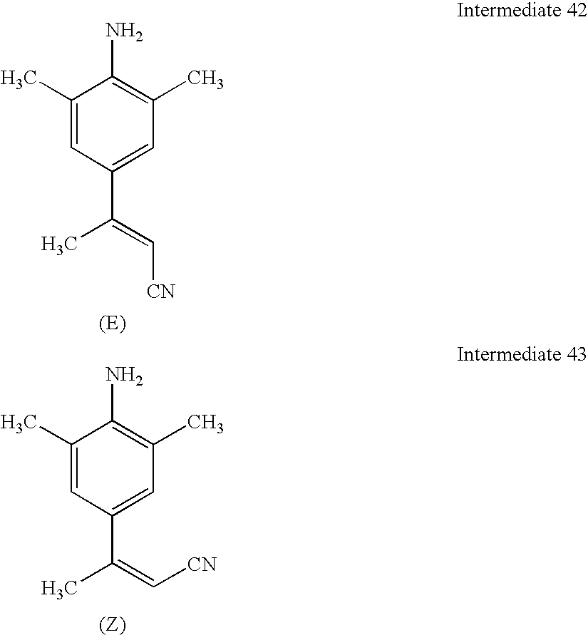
C1(C)=CC(C(=C[CN])C)=CC(C)=C1N.C1(C)=CC(C(=C[CN])C)=CC(C)=C1N
